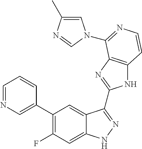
C1=C(C2=C(F)C=C3C(=C2)C(C2=NC4=C(N2)C=CN=C4N2C=C(C)N=C2)=NN3)C=CC=N1
